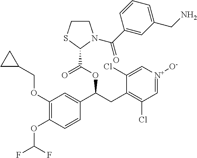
C1(OCC2CC2)=C(OC(F)F)C=CC(C(CC2=C(Cl)C=[N+]([O-])C=C2Cl)OC(C2N(C(C3=CC(CN)=CC=C3)=O)CCS2)=O)=C1
